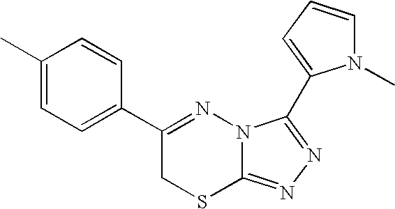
C1=C(C)C=CC(C2=NN3C(=NN=C3C3=CC=CN3C)SC2)=C1
